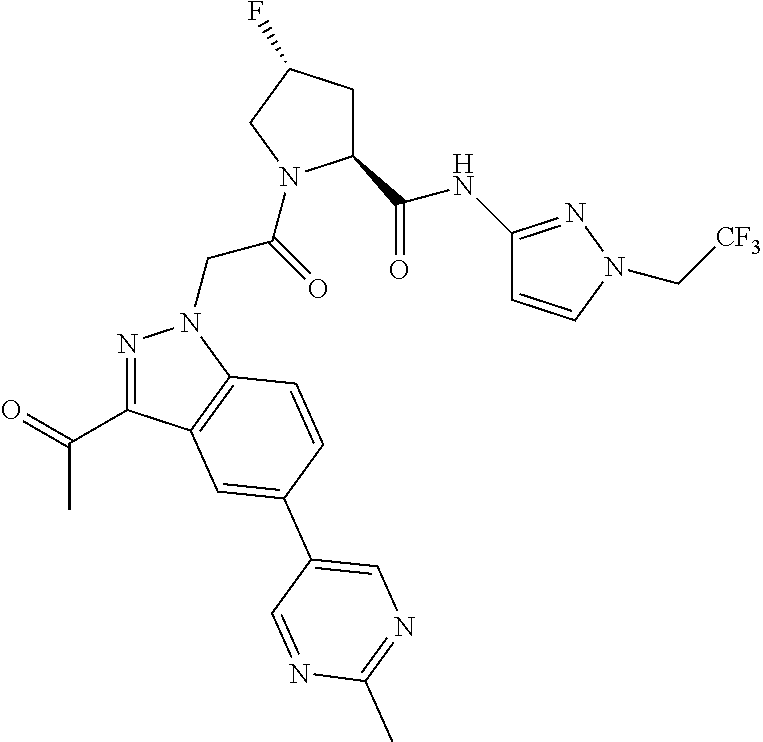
C1(C(NC2=NN(C[CF3])C=C2)=O)CC(F)CN1C(CN1N=C(C(=O)C)C2=C1C=CC(C1=CN=C(C)N=C1)=C2)=O
